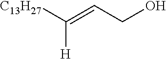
[H]C([C13H27])=CCO
